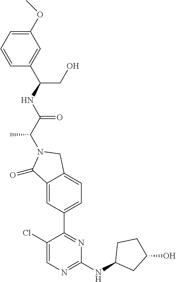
C1=CC=C(OC)C=C1C(CO)NC(C(N1C(=O)C2=CC(C3=NC(NC4CC(O)CC4)=NC=C3Cl)=CC=C2C1)C)=O
